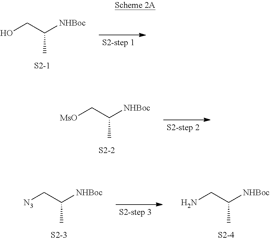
OCC([NHBoc])C.[S2-1].[MsO]CC([NHBoc])C.[S2-2].[N3]CC([NHBoc])C.[S2-3].NCC([NHBoc])C.[S2-4]
